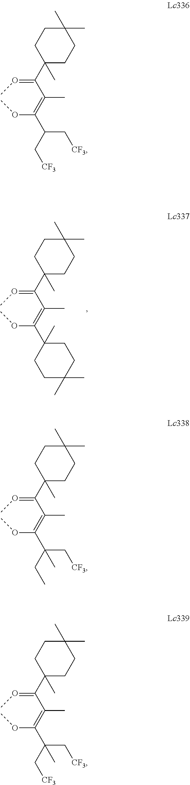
C1(C(=OC)C(=C(OC)C(C[CF3])C[CF3])C)(C)CCC(C)(C)CC1.C1(C(=OC)C(=C(OC)C2(C)CCC(C)(C)CC2)C)(C)CCC(C)(C)CC1.C1(C(=OC)C(=C(OC)C(CC)(C[CF3])C)C)(C)CCC(C)(C)CC1.C1(C(=OC)C(=C(OC)C(C[CF3])(C[CF3])C)C)(C)CCC(C)(C)CC1
